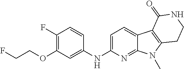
C1(F)=C(OCCF)C=C(NC2=CC=C3C(=N2)N(C)C2=C3C(=O)NCC2)C=C1
